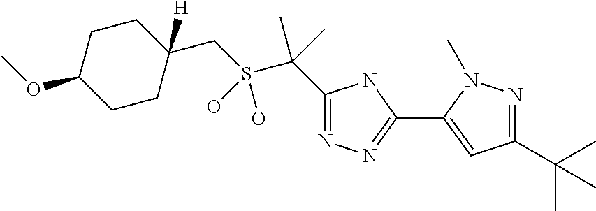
S(C(C)(C)C1=NN=C(C2=CC(C(C)(C)C)=NN2C)N1)(CC1([H])CCC(OC)CC1)(O)O
